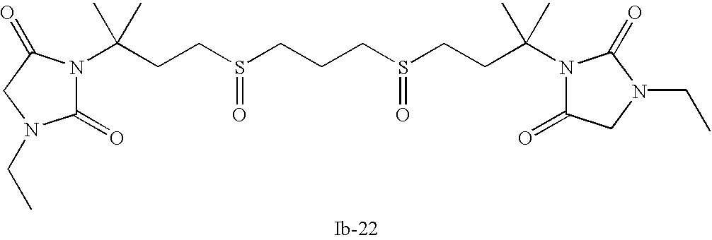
C(CCS(CCCS(CCC(N1C(=O)CN(CC)C1=O)(C)C)=O)=O)(N1C(=O)N(CC)CC1=O)(C)C
